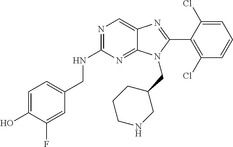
C1=C(O)C(F)=CC(CNC2=NC=C3C(=N2)N(CC2CCCNC2)C(C2=C(Cl)C=CC=C2Cl)=N3)=C1
